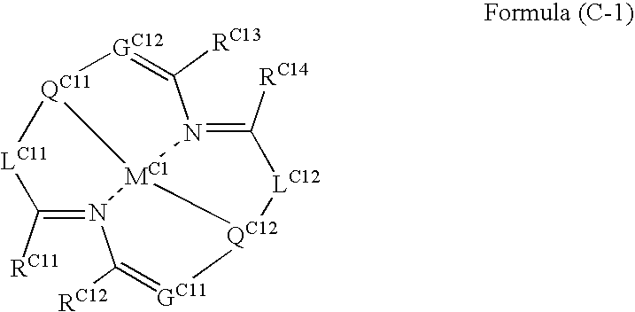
[GC12]1=C([RC13])N2=C([RC14])[LC12][QC12]3[MC1]24[QC11]1[LC11]C([RC11])=N4C([RC12])=[GC11]3
